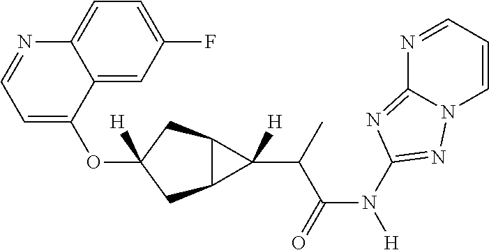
O(C1([H])CC2C(C1)C2(C(C(N([H])C1=NN2C=CC=NC2=N1)=O)C)[H])C1=CC=NC2=CC=C(F)C=C12
